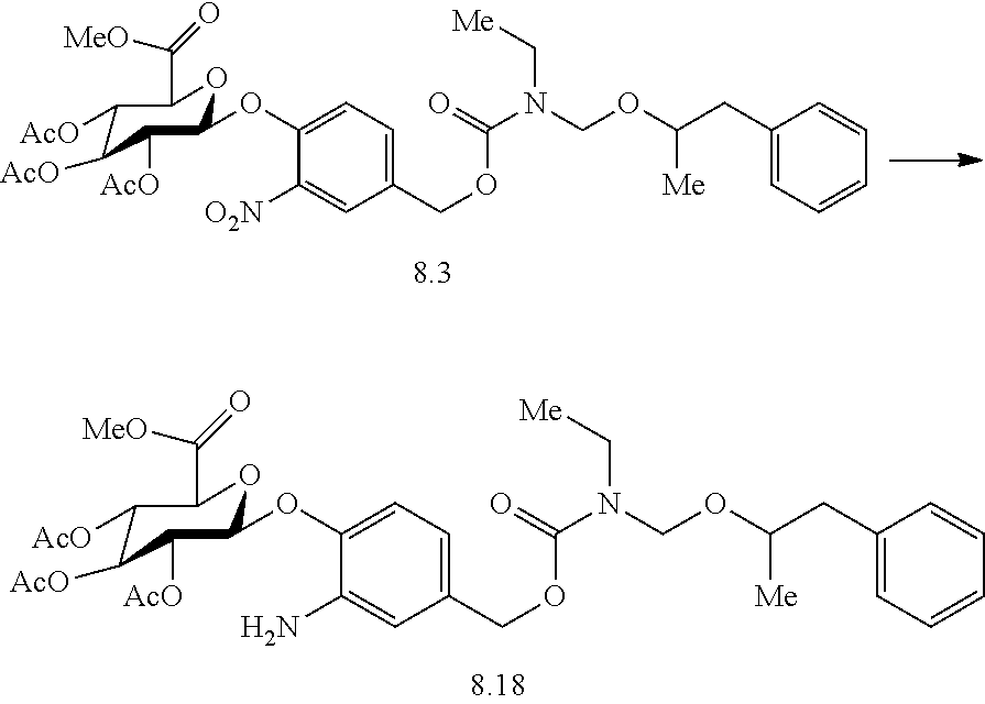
C1([AcO])C([AcO])C([AcO])C(OC2=CC=C(COC(N(COC(CC3=CC=CC=C3)[Me])C[Me])=O)C=C2[O2N])OC1C([MeO])=O.C1([AcO])C([AcO])C([AcO])C(OC2=CC=C(COC(N(COC(CC3=CC=CC=C3)[Me])C[Me])=O)C=C2N)OC1C([MeO])=O
